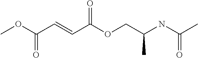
COC(C=CC(OCC(NC(C)=O)C)=O)=O
